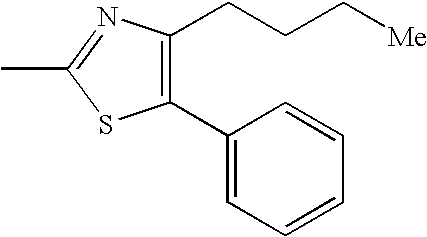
C1(CCC[Me])=C(C2=CC=CC=C2)SC(C)=N1
